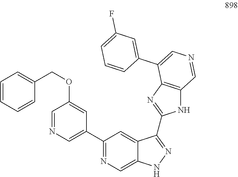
C1=NC=C(C2=NC=C3C(=C2)C(C2=NC4=C(N2)C=NC=C4C2=CC(F)=CC=C2)=NN3)C=C1OCC1=CC=CC=C1
